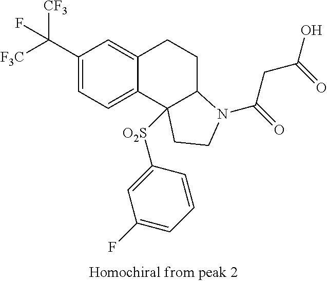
[F3C]C(C1=CC=C2C(=C1)CCC1C2([O2S]C2=CC(F)=CC=C2)CCN1C(CC(=O)O)=O)([CF3])F
